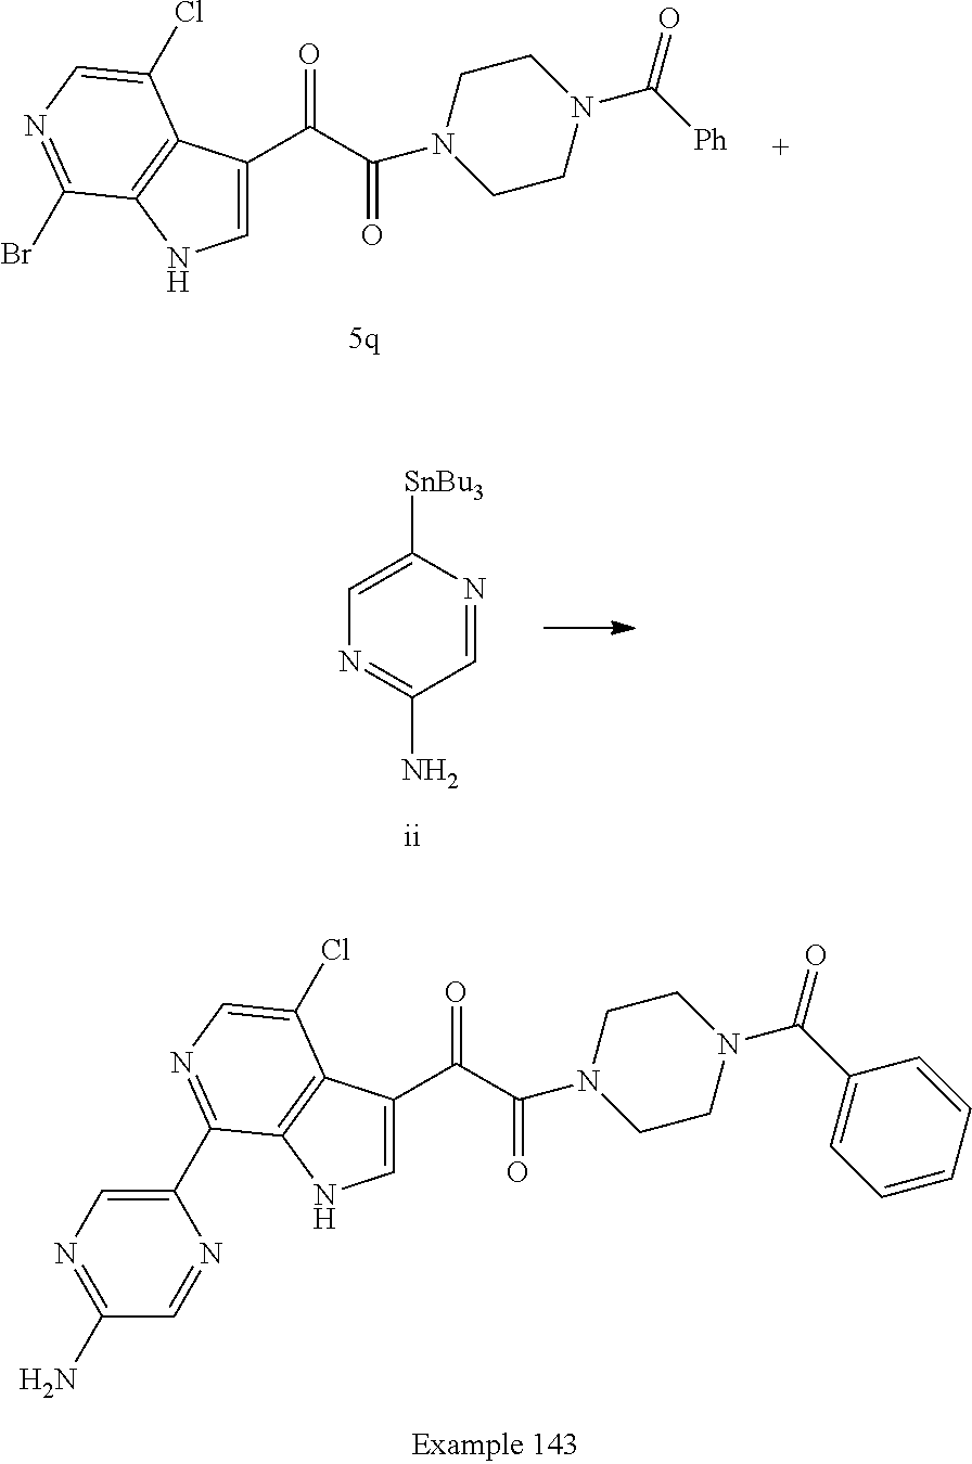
C1=C(C(C(N2CCN(C([Ph])=O)CC2)=O)=O)C2=C(N1)C(Br)=NC=C2Cl.C1=NC([SnBu3])=CN=C1N.C1=C(C(C(N2CCN(C(C3=CC=CC=C3)=O)CC2)=O)=O)C2=C(N1)C(C1=CN=C(N)C=N1)=NC=C2Cl
